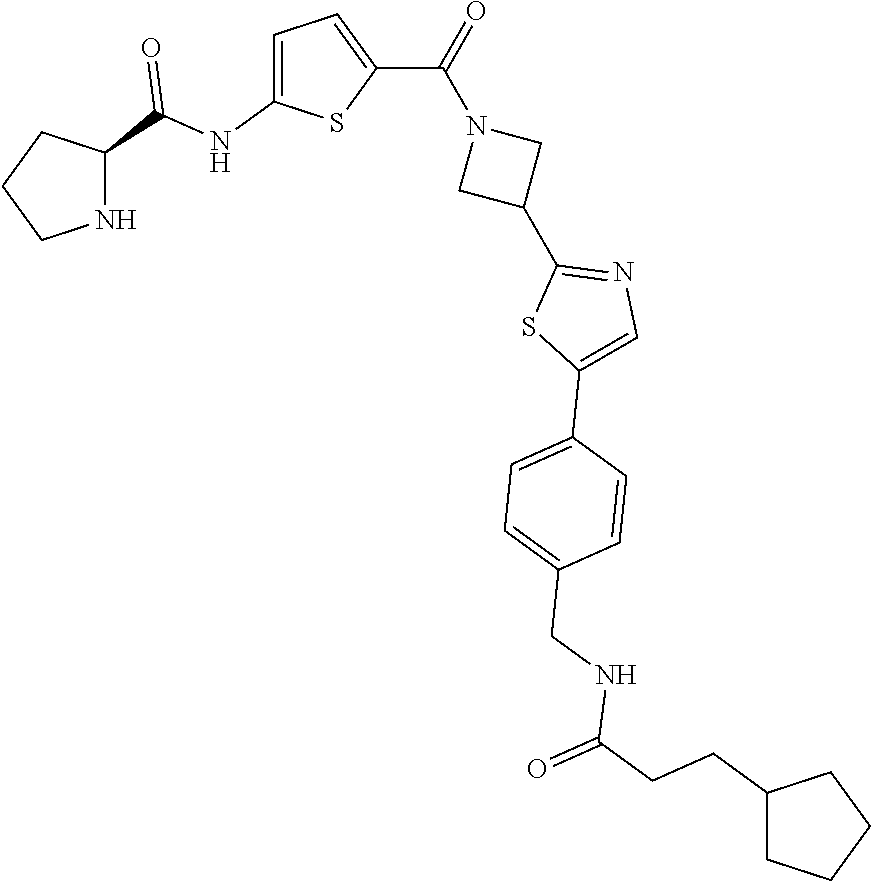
C1CNC(C(NC2=CC=C(C(=O)N3CC(C4=NC=C(C5=CC=C(CNC(CCC6CCCC6)=O)C=C5)S4)C3)S2)=O)C1
